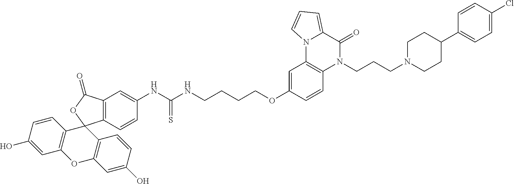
C12=C(C=CC(NC(NCCCCOC3=CC4=C(C=C3)N(CCCN3CCC(C5=CC=C(Cl)C=C5)CC3)C(=O)C3=CC=CN43)=S)=C1)C1(OC2=O)C2=C(OC3=C1C=CC(O)=C3)C=C(O)C=C2
